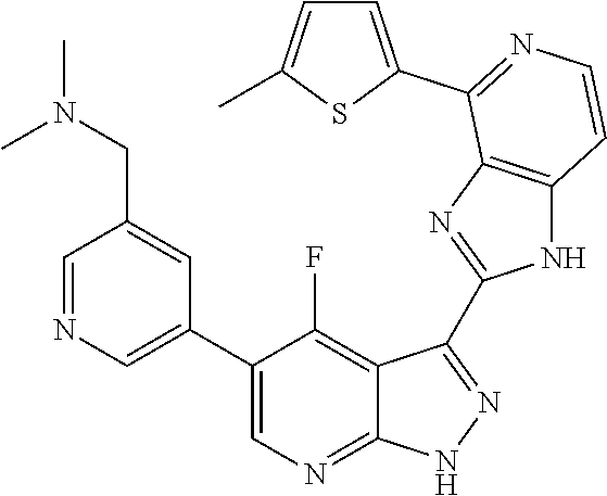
C1=NC=C(C2=CN=C3C(=C2F)C(C2=NC4=C(N2)C=CN=C4C2=CC=C(C)S2)=N[N H]3)C=C1CN(C)C
